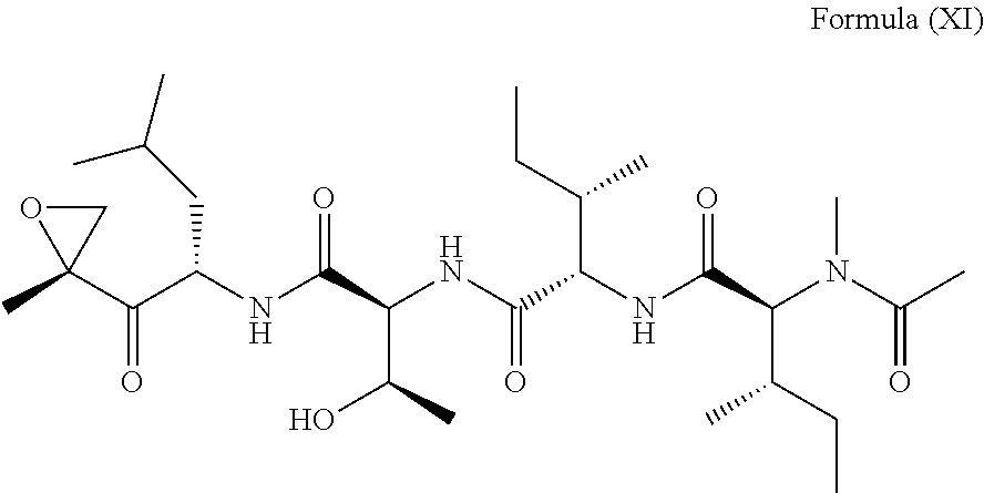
CC1(C(C(NC(C(C(O)C)NC(=O)C(NC(=O)C(C(C)CC)N(C(C)=O)C)C(CC)C)=O)CC(C)C)=O)CO1
